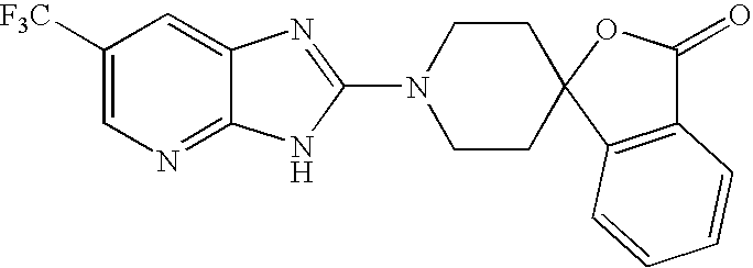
C1([F3C])=CN=C2C(=C1)N=C(N1CCC3(CC1)OC(=O)C1=C3C=CC=C1)N2
